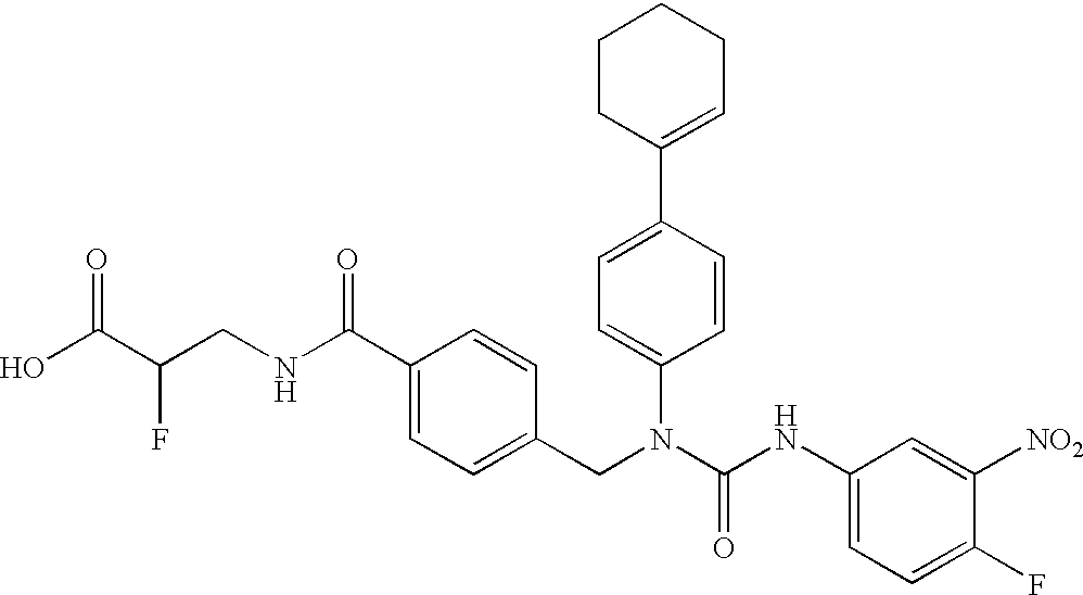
OC(C(CNC(C1=CC=C(CN(C(NC2=CC=C(F)C([NO2])=C2)=O)C2=CC=C(C3=CCCCC3)C=C2)C=C1)=O)F)=O
